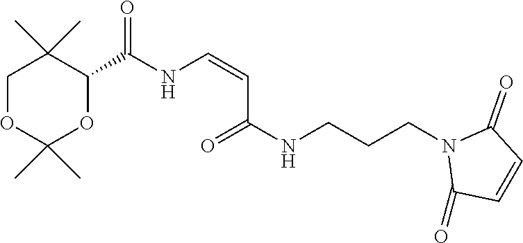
C1(=O)C=CC(=O)N1CCCNC(=O)C=CNC(C1OC(C)(C)OCC1(C)C)=O
